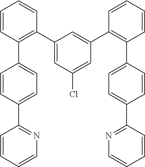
C1(C2=C(C3=CC=C(C4=NC=CC=C4)C=C3)C=CC=C2)=CC(Cl)=CC(C2=C(C3=CC=C(C4=NC=CC=C4)C=C3)C=CC=C2)=C1
